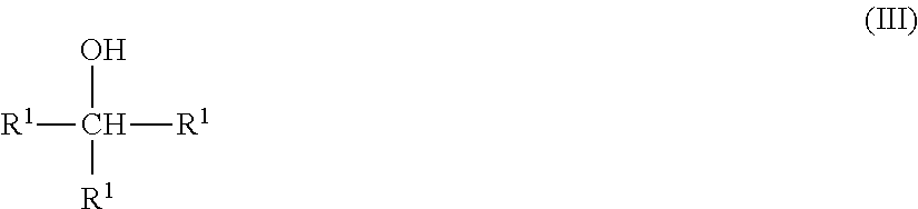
[R1]C(O)([R1])[R1]
